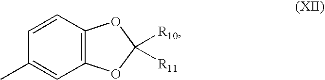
C12=C(C=CC(C)=C1)OC([R11])([R10])O2
